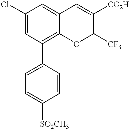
C12=C(C3=CC=C([SO2CH3])C=C3)C=C(Cl)C=C1C=C([CO2H])C([CF3])O2
